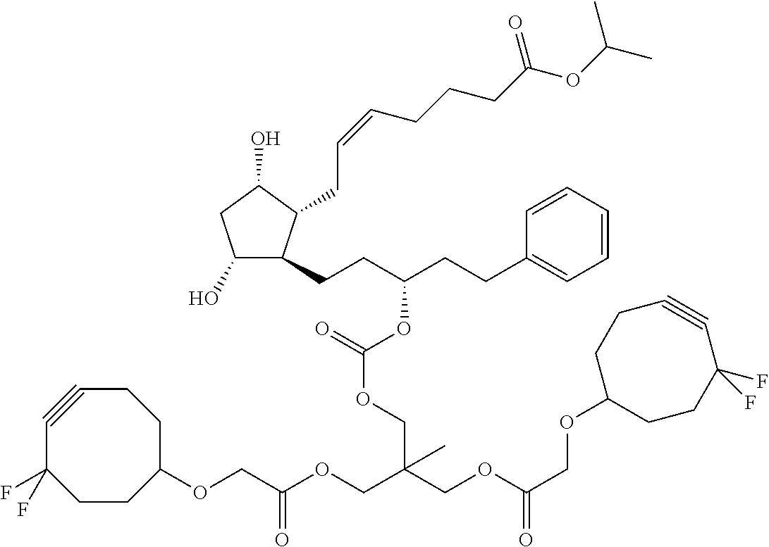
C1(O)C(CCC(CCC2=CC=CC=C2)OC(OCC(COC(COC2CCC(F)(F)C#CCC2)=O)(COC(COC2CCC#CC(F)(F)CC2)=O)C)=O)C(CC=CCCCC(OC(C)C)=O)C(O)C1
